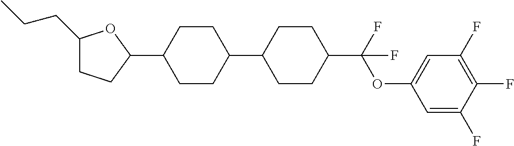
C1(CCC)CCC(C2CCC(C3CCC(C(OC4=CC(F)=C(F)C(F)=C4)(F)F)CC3)CC2)O1
